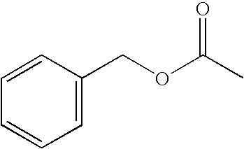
C1=CC(COC(C)=O)=CC=C1
